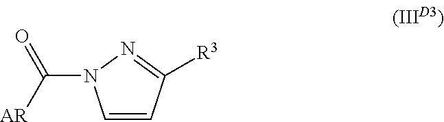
C1=CC([R3])=NN1C(=O)[AR]
